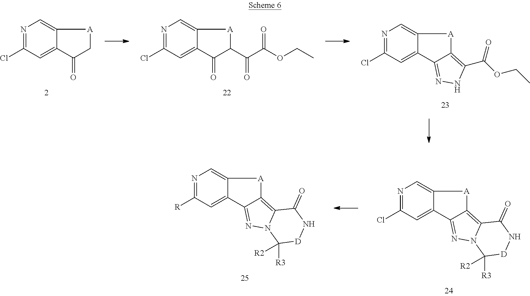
N1=C(Cl)C=C2C(=C1)[A]CC2=O.N1=C(Cl)C=C2C(=C1)[A]C(C(C(OCC)=O)=O)C2=O.N1=C(Cl)C=C2C(=C1)[A]C1=C(C(OCC)=O)NN=C21.N1=C([R])C=C2C(=C1)[A]C1=C3N(N=C21)C([R3])([R2])[D]NC3=O.N1=C(Cl)C=C2C(=C1)[A]C1=C3N(N=C21)C([R3])([R2])[D]NC3=O
